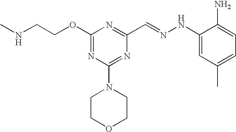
C(COC1=NC(N2CCOCC2)=NC(C=NNC2=CC(C)=CC=C2N)=N1)NC
